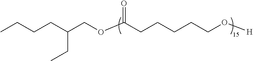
CCCCC(COC(CCCCCO[H])=O)CC
